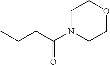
CCCC(N1CCOCC1)=O
